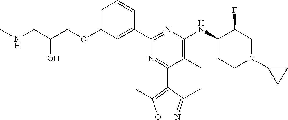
C1=C(OCC(CNC)O)C=C(C2=NC(NC3CCN(C4CC4)CC3F)=C(C)C(C3=C(C)ON=C3C)=N2)C=C1
